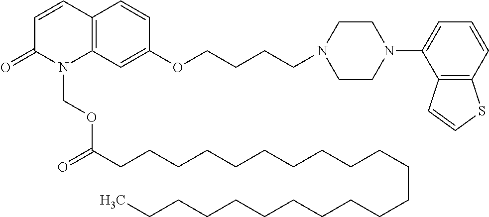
C1=CC2=C(N(COC(CCCCCCCCCCCCCCCCCCCCCC)=O)C1=O)C=C(OCCCCN1CCN(C3=CC=CC4=C3C=CS4)CC1)C=C2
